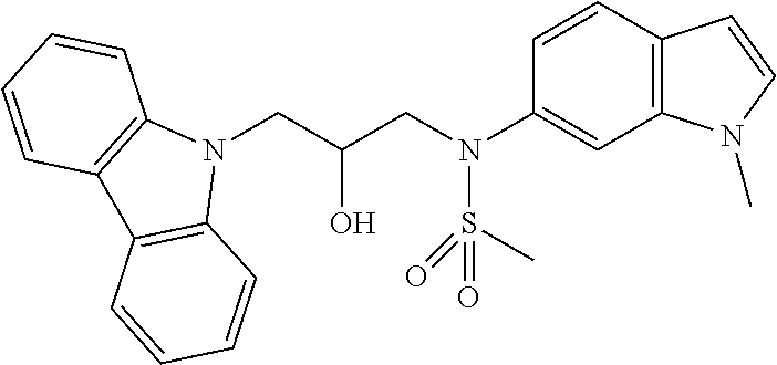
N1(CC(CN(C2=CC3=C(C=C2)C=CN3C)S(C)(=O)=O)O)C2=C(C3=C1C=CC=C3)C=CC=C2
